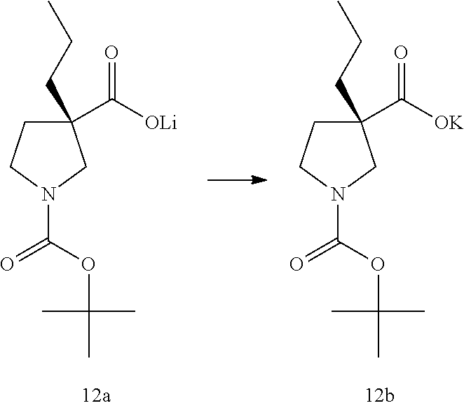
C1(CCC)(C([OLi])=O)CCN(C(OC(C)(C)C)=O)C1.C1(CCC)(C([OK])=O)CCN(C(OC(C)(C)C)=O)C1
